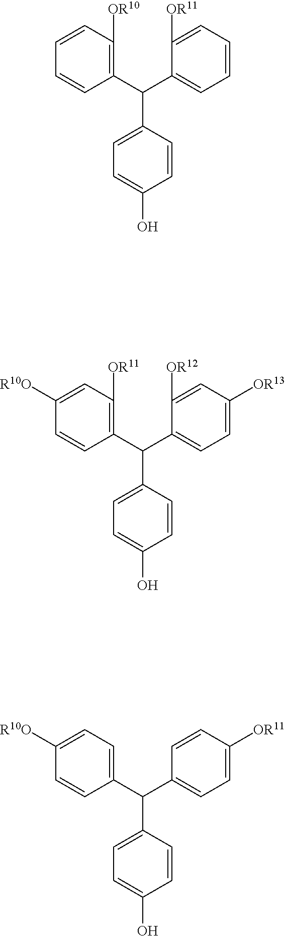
C1(C(C2=C([OR10])C=CC=C2)C2=CC=C(O)C=C2)=CC=CC=C1[OR11].C1(C(C2=C([OR11])C=C([R10O])C=C2)C2=CC=C(O)C=C2)=CC=C([OR13])C=C1[OR12].C1(C(C2=CC=C([R10O])C=C2)C2=CC=C(O)C=C2)=CC=C([OR11])C=C1
